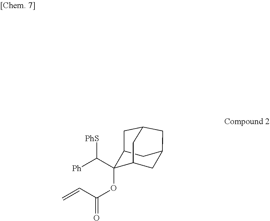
[PhS]C([Ph])C1(OC(=O)C=C)C2CC3CC1CC(C2)C3
